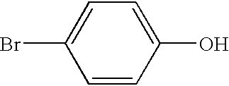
C1=CC(O)=CC=C1Br
